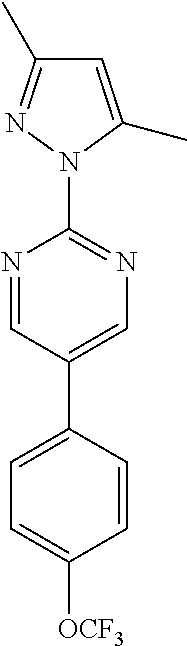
N1(C2=NC=C(C3=CC=C([OCF3])C=C3)C=N2)C(C)=CC(C)=N1
